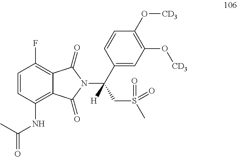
C1=CC(NC(=O)C)=C2C(=C1F)C(=O)N(C(C1=CC(O[CD3])=C(O[CD3])C=C1)(CS(C)(=O)=O)[H])C2=O
